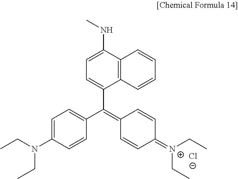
C12=C(C(NC)=CC=C1C(=C1C=CC(=[N+](CC)CC)C=C1)C1=CC=C(N(CC)CC)C=C1)C=CC=C2.[Cl-]
